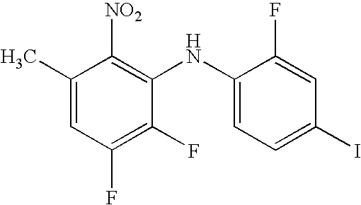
C1(C)=CC(F)=C(F)C(NC2=CC=C(I)C=C2F)=C1[NO2]
